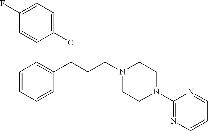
C1(OC(CCN2CCN(C3=NC=CC=N3)CC2)C2=CC=CC=C2)=CC=C(F)C=C1
